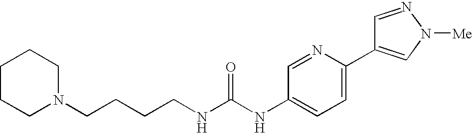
C1CCN(CCCCNC(NC2=CC=C(C3=CN([Me])N=C3)N=C2)=O)CC1
